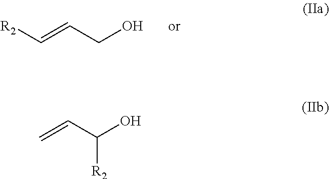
[R2]C=CCO.C=CC(O)[R2]
